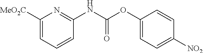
C1([MeO2C])=CC=CC(NC(OC2=CC=C([NO2])C=C2)=O)=N1
